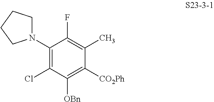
C1(N2CCCC2)=C(Cl)C([OBn])=C([CO2Ph])C(C)=C1F
